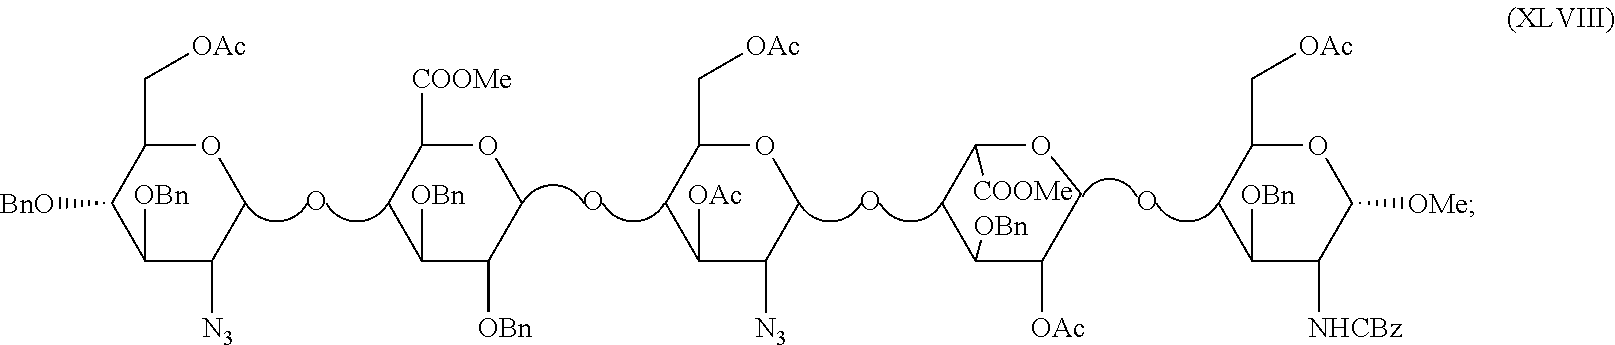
C1([OBn])C([N3])COC(C[OAc])C1[BnO].O.C1([OBn])C([OBn])COC([COOMe])C1.O.C1([OAc])C([N3])COC(C[OAc])C1.O.C1([OBn])C([OAc])COC([COOMe])C1.O.C1([OBn])C([NHCBz])C([OMe])OC(C[OAc])C1
